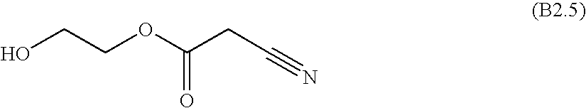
OCCOC(CC#N)=O
